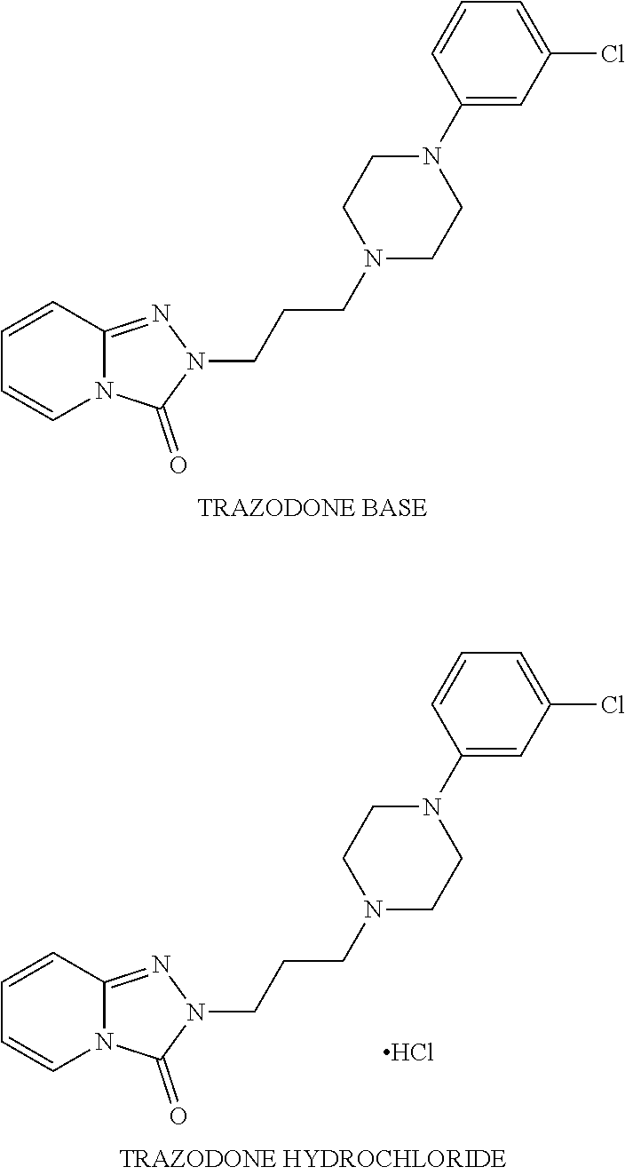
C1=CC2=NN(CCCN3CCN(C4=CC(Cl)=CC=C4)CC3)C(=O)N2C=C1.C1=CC2=NN(CCCN3CCN(C4=CC(Cl)=CC=C4)CC3)C(=O)N2C=C1.Cl
